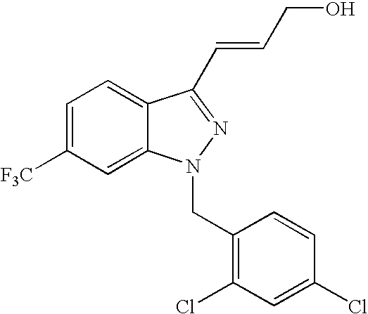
C1=C([F3C])C=C2C(=C1)C(C=CCO)=NN2CC1=C(Cl)C=C(Cl)C=C1
